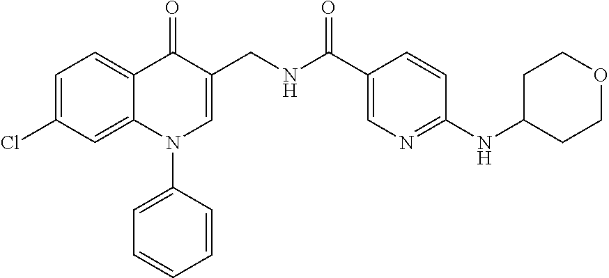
C1=C(Cl)C=C2C(=C1)C(=O)C(CNC(C1=CN=C(NC3CCOCC3)C=C1)=O)=CN2C1=CC=CC=C1
